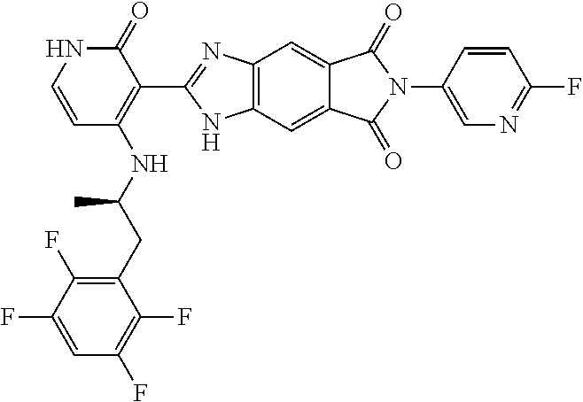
C1=CNC(=O)C(C2=NC3=C(N2)C=C2C(=C3)C(=O)N(C3=CN=C(F)C=C3)C2=O)=C1NC(CC1=C(F)C(F)=CC(F)=C1F)C
